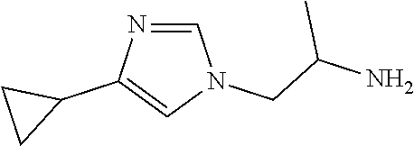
C1=NC(C2CC2)=CN1CC(C)N
